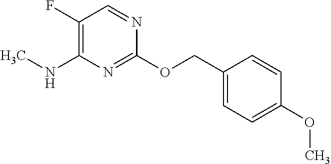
N(C1=C(F)C=NC(OCC2=CC=C(OC)C=C2)=N1)C
